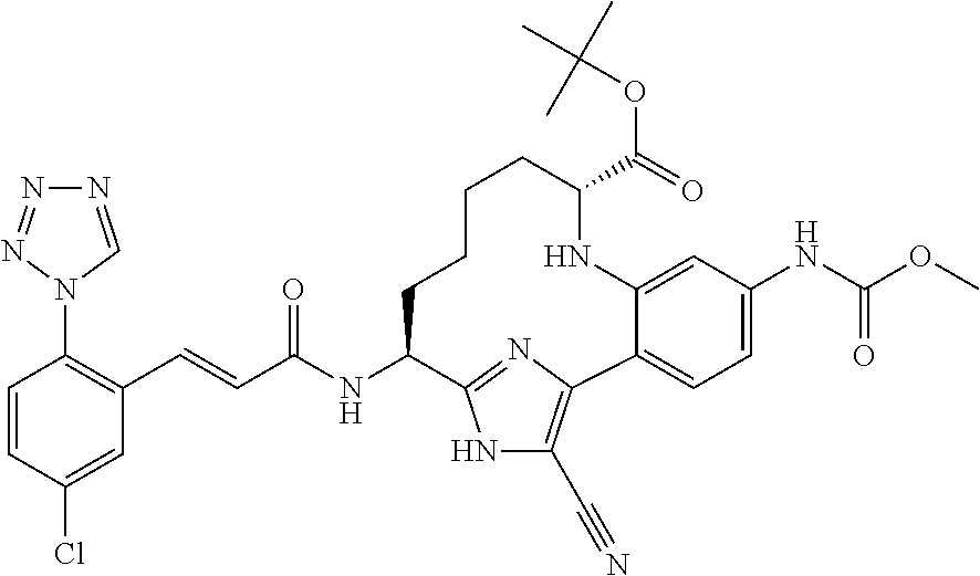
N1=CN(C2=C(C=CC(NC3CCCCC(C(=O)OC(C)(C)C)NC4=CC(NC(OC)=O)=CC=C4C4=C(C#N)NC3=N4)=O)C=C(Cl)C=C2)N=N1
